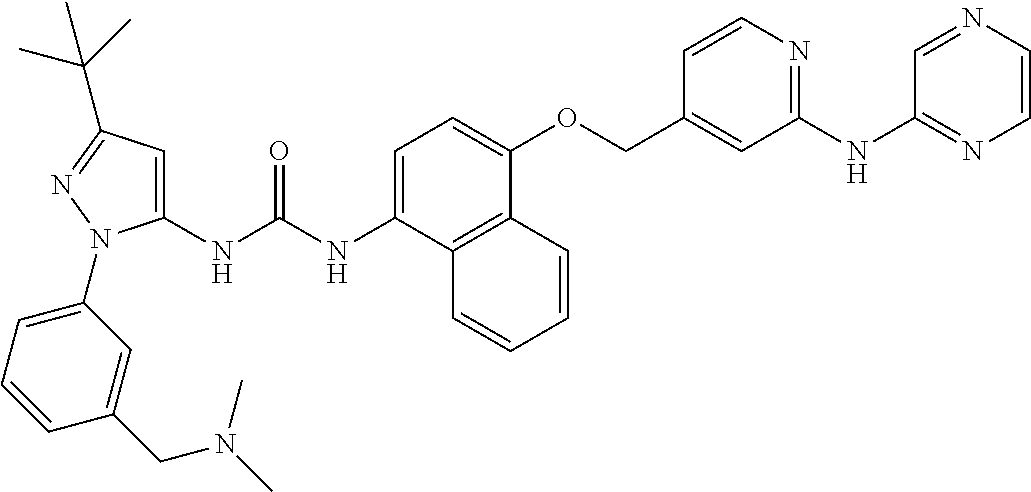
N(C(NC1=CC(C(C)(C)C)=NN1C1=CC=CC(CN(C)C)=C1)=O)C1=CC=C(OCC2=CC(NC3=NC=CN=C3)=NC=C2)C2=C1C=CC=C2
